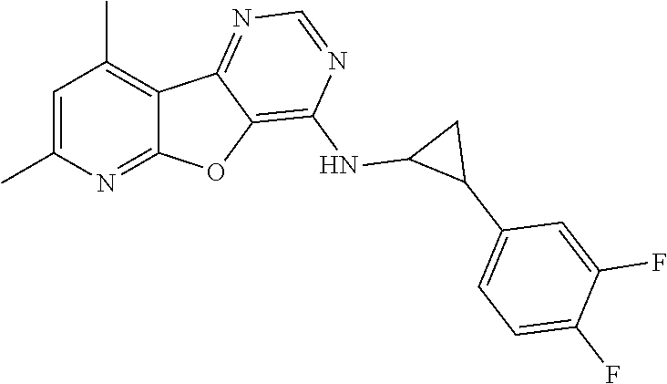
C1=C(C)N=C2C(=C1C)C1=NC=NC(NC3C(C4=CC=C(F)C(F)=C4)C3)=C1O2
